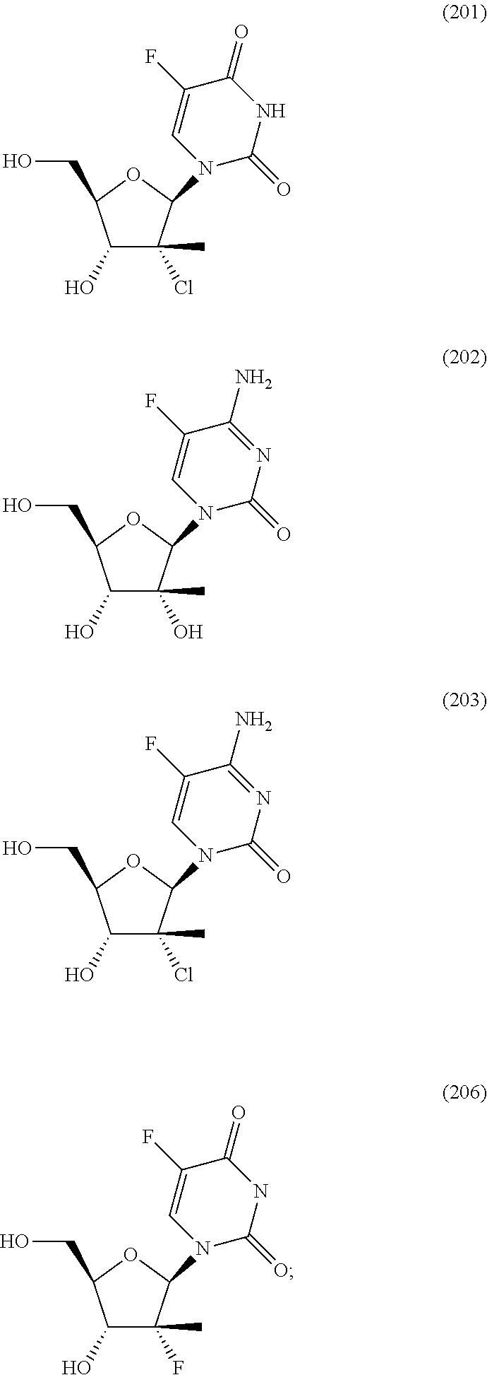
C1(O)C(Cl)(C)C(N2C(=O)NC(=O)C(F)=C2)OC1CO.C1(O)C(O)(C)C(N2C(=O)N=C(N)C(F)=C2)OC1CO.C1(O)C(Cl)(C)C(N2C(=O)N=C(N)C(F)=C2)OC1CO.C1(O)C(F)(C)C(N2C(=O)NC(=O)C(F)=C2)OC1CO
